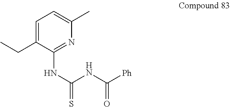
C1=C(CC)C(NC(=S)NC([Ph])=O)=NC(C)=C1
